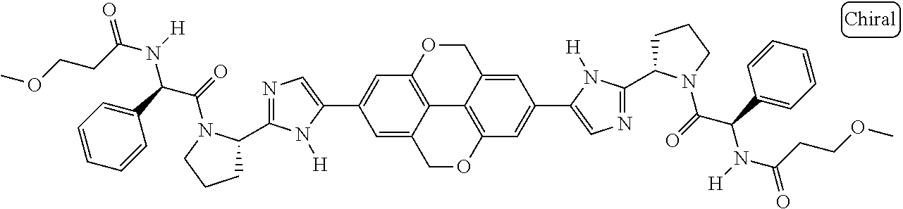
C12=C3OCC4=CC(C5=CN=C(C6CCCN6C(=O)C(C6=CC=CC=C6)N([H])C(CCOC)=O)N5[H])=CC(=C14)OCC2=CC(C1=CN=C(C2CCCN2C(=O)C(C2=CC=CC=C2)N([H])C(CCOC)=O)N1[H])=C3
